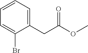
C1=C(Br)C(CC(OC)=O)=CC=C1
